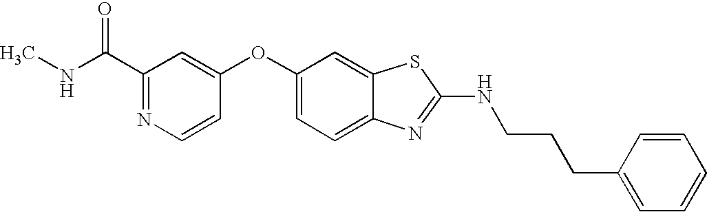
N1=C(C(=O)NC)C=C(OC2=CC=C3C(=C2)SC(NCCCC2=CC=CC=C2)=N3)C=C1
